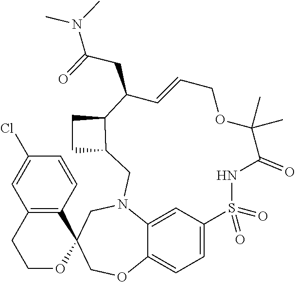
C12=CC=C3C=C1N(CC1(CO2)C2=C(CCO1)C=C(Cl)C=C2)CC1C(CC1)C(CC(N(C)C)=O)C=CCOC(C)(C)C(=O)NS3(=O)=O
